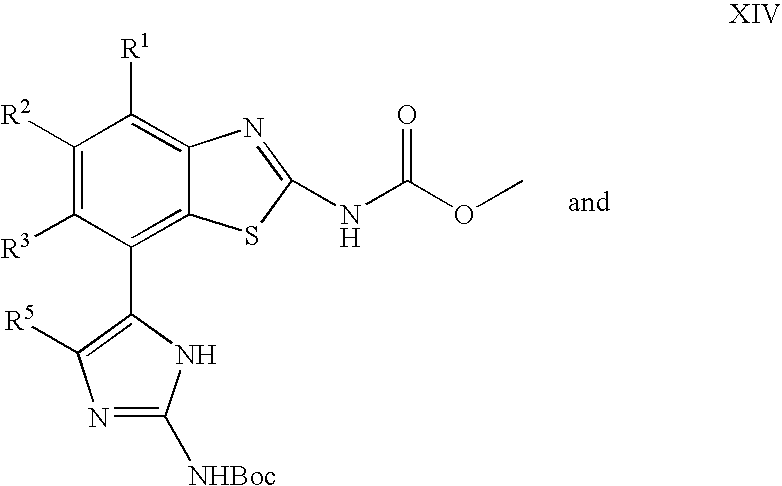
C1([R2])=C([R3])C(C2=C([R5])N=C([NHBoc])N2)=C2C(=C1[R1])N=C(NC(OC)=O)S2
